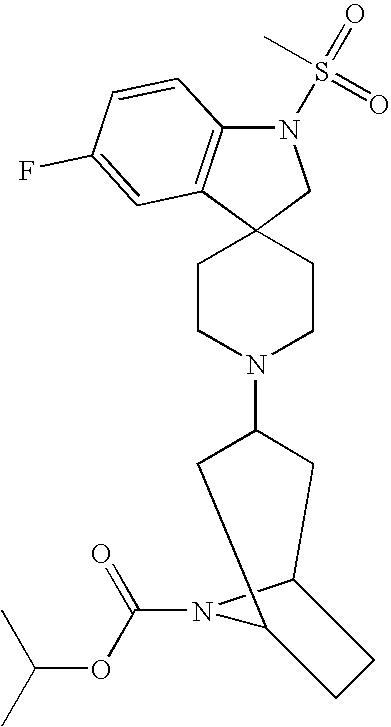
N1(S(=O)(C)=O)C2=C(C3(C1)CCN(C1CC4N(C(OC(C)C)=O)C(C1)CC4)CC3)C=C(F)C=C2
